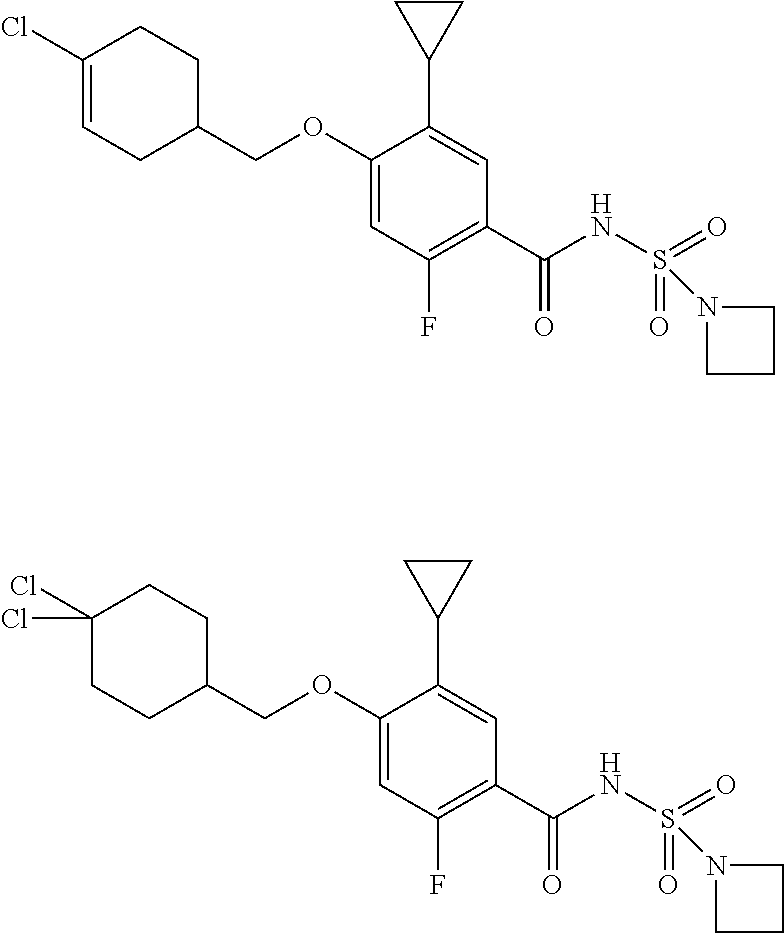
C(OC1=CC(F)=C(C(NS(=O)(=O)N2CCC2)=O)C=C1C1CC1)C1CCC(Cl)=CC1.C(OC1=CC(F)=C(C(NS(=O)(=O)N2CCC2)=O)C=C1C1CC1)C1CCC(Cl)(Cl)CC1
